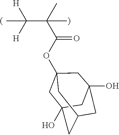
O(C(=O)C(C([H])([H])C)(C)C)C12CC3(O)CC(CC(O)(C1)C3)C2
